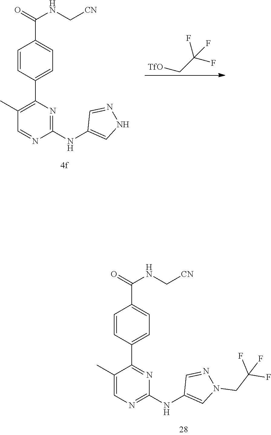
C1(NC2=CN(CC(F)(F)F)N=C2)=NC=C(C)C(C2=CC=C(C(NC[CN])=O)C=C2)=N1.C1(NC2=CNN=C2)=NC(C2=CC=C(C(=O)NC[CN])C=C2)=C(C)C=N1.[TfO]CC(F)(F)F
